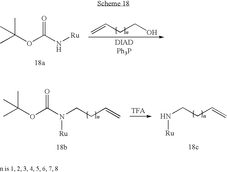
C=CCCO.CC(OC(N[Ru])=O)(C)C.N(CCC=C)[Ru].CC(OC(N(CCC=C)[Ru])=O)(C)C
